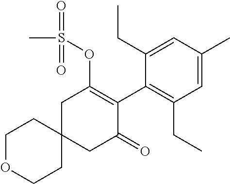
C1OCCC2(C1)CC(=O)C(C1=C(CC)C=C(C)C=C1CC)=C(OS(=O)(C)=O)C2
